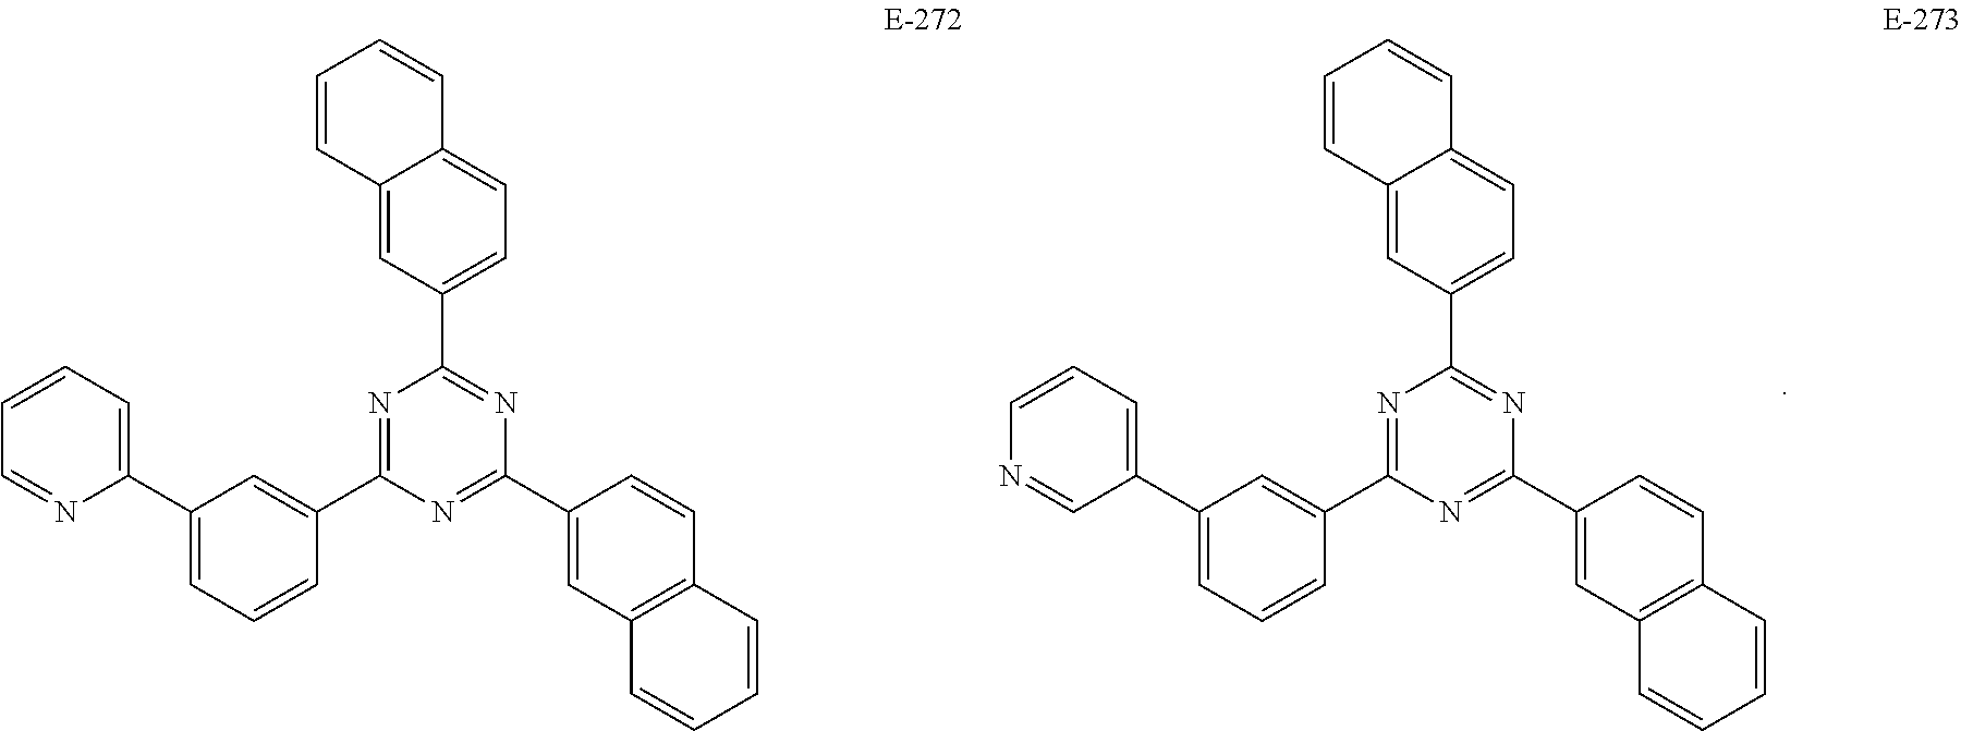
C1(C2=CC(C3=CC=CN=C3)=CC=C2)=NC(C2=CC=C3C(=C2)C=CC=C3)=NC(C2=CC3=C(C=C2)C=CC=C3)=N1.C1(C2=CC(C3=CC=CC=N3)=CC=C2)=NC(C2=CC=C3C(=C2)C=CC=C3)=NC(C2=CC3=C(C=C2)C=CC=C3)=N1
